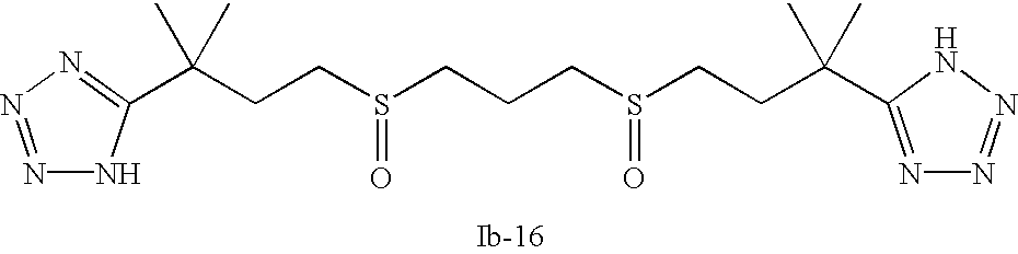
C(CS(CCCS(CCC(C)(C)C1=NN=NN1)=O)=O)C(C)(C)C1=NN=NN1
